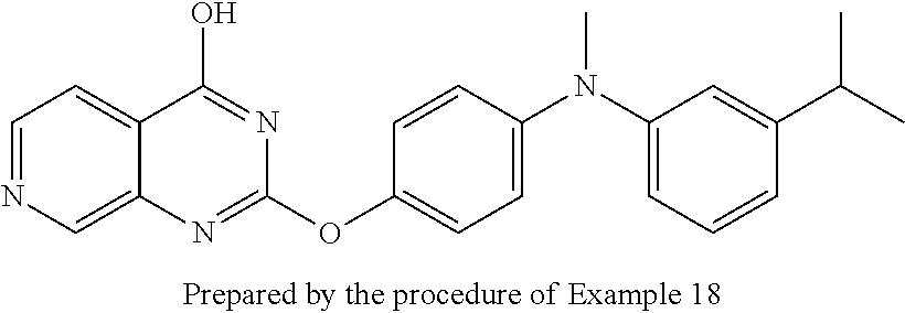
C1=NC=C2C(=C1)C(O)=NC(OC1=CC=C(N(C3=CC=CC(C(C)C)=C3)C)C=C1)=N2
